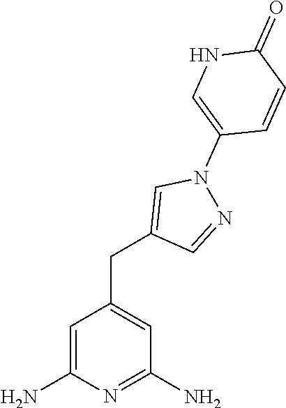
C1=C(N)N=C(N)C=C1CC1=CN(C2=CNC(=O)C=C2)N=C1
